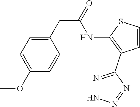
C1=C(OC)C=CC(CC(=O)NC2=C(C3=NNN=N3)C=CS2)=C1
